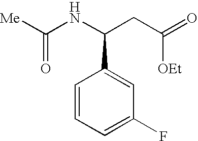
C1=CC=C(F)C=C1C(NC(=O)[Me])CC(=O)[OEt]
